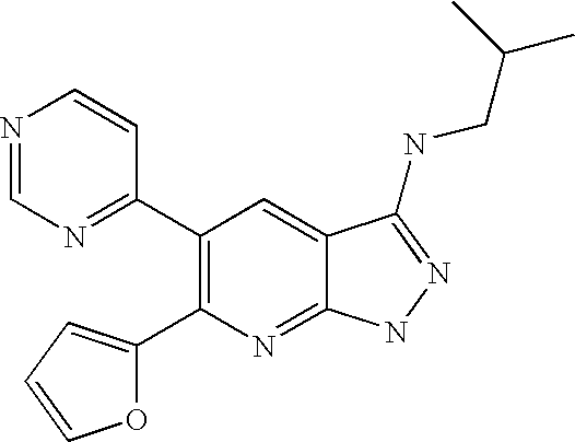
N1=CN=C(C2=C(C3=CC=CO3)N=C3C(=C2)C(NCC(C)C)=NN3)C=C1
